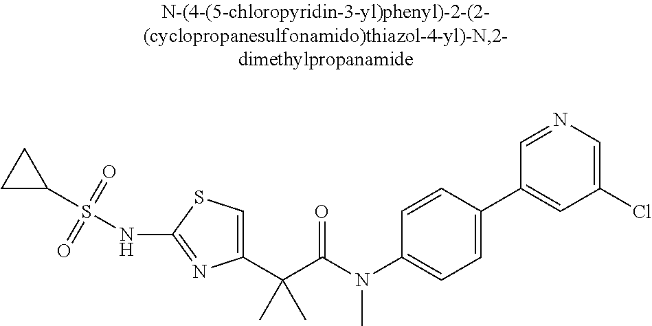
C1(C(C(N(C2=CC=C(C3=CC(Cl)=CN=C3)C=C2)C)=O)(C)C)=CSC(NS(C2CC2)(=O)=O)=N1
